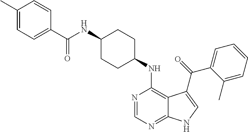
C1(NC(=O)C2=CC=C(C)C=C2)CCC(NC2=C3C(=NC=N2)NC=C3C(=O)C2=CC=CC=C2C)CC1
